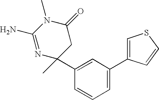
N1=C(N)N(C)C(=O)CC1(C)C1=CC(C2=CSC=C2)=CC=C1
